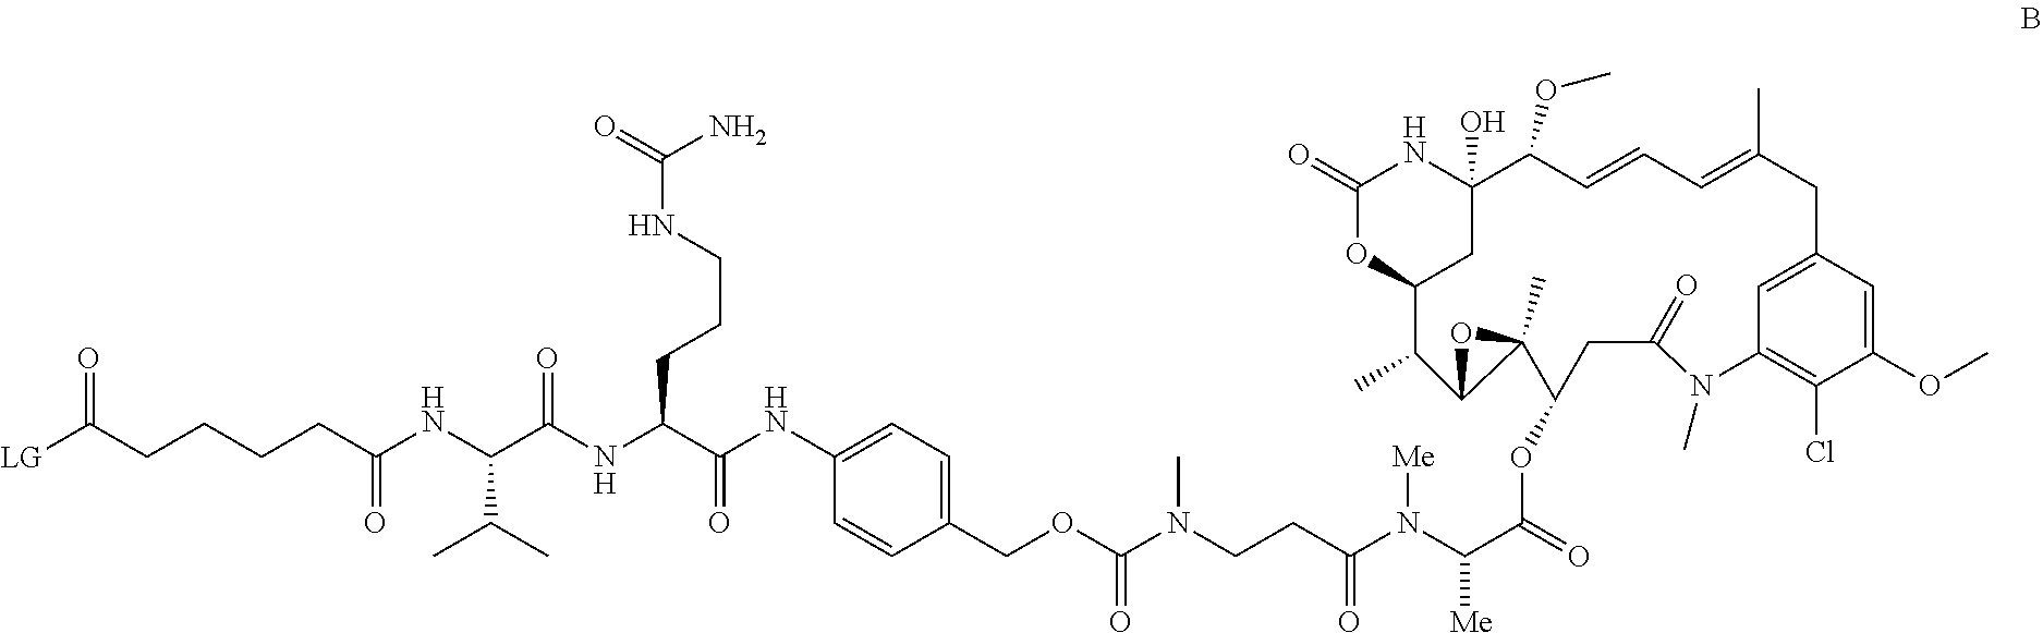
[LG]C(CCCCC(NC(C(NC(CCCNC(=O)N)C(NC1=CC=C(COC(N(CCC(N(C(C(=O)OC2CC(=O)N(C)C3=C(Cl)C(OC)=CC(=C3)CC(C)=CC=CC(OC)C3(O)NC(=O)OC(C3)C(C)C3C2(C)O3)[Me])[Me])=O)C)=O)C=C1)=O)=O)C(C)C)=O)=O
